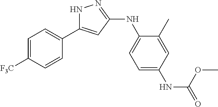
N1C(C2=CC=C([F3C])C=C2)=CC(NC2=CC=C(NC(=O)OC)C=C2C)=N1
